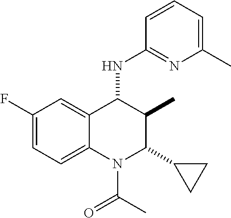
C1(F)=CC=C2C(=C1)C(NC1=NC(C)=CC=C1)C(C)C(C1CC1)N2C(C)=O
